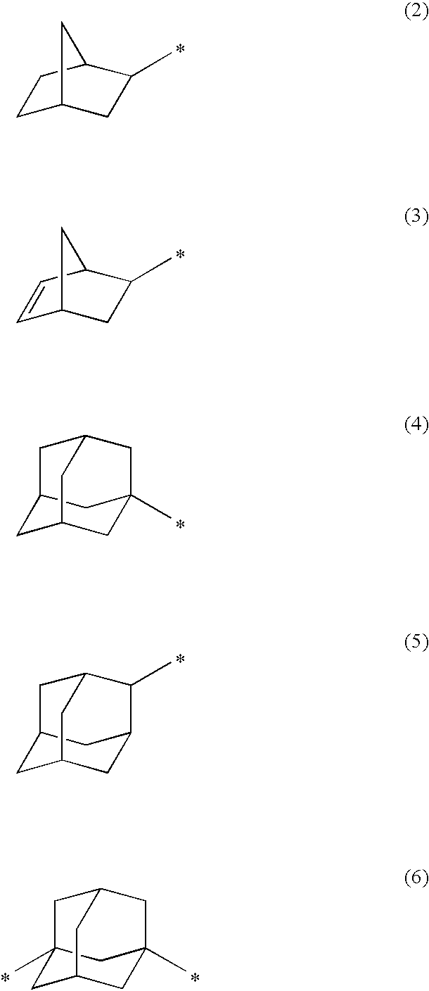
C1C2CC(C)C(C1)C2.C1=CC2C(C)CC1C2.C12CC3CC(C)(C1)CC(C2)C3.C12CC3CC(C1)C(C)C(C2)C3.C12(C)CC3CC(C)(C1)CC(C2)C3
